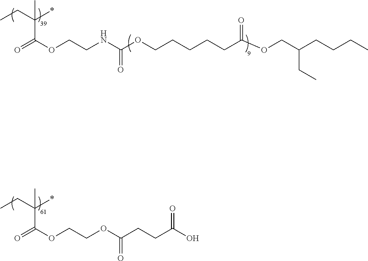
C(C(OCCOC(CCC(O)=O)=O)=O)(CC)(*)C.C(C(OCCNC(OCCCCCC(OCC(CCCC)CC)=O)=O)=O)(CC)(*)C
